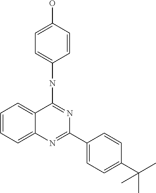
C1=C(O)C=CC(NC2=NC(C3=CC=C(C(C)(C)C)C=C3)=NC3=CC=CC=C23)=C1
